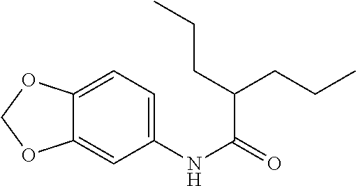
C1=C(NC(=O)C(CCC)CCC)C=C2C(=C1)OCO2
